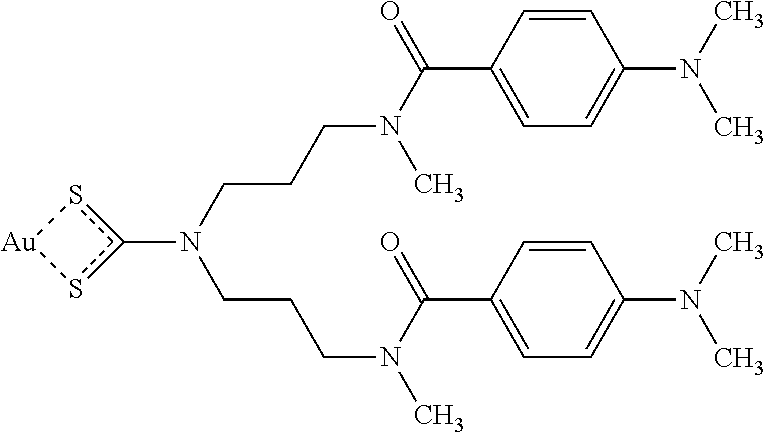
C(CN(CCCN(C(=O)C1=CC=C(N(C)C)C=C1)C)c1s[Au]s1)CN(C(C1=CC=C(N(C)C)C=C1)=O)C
